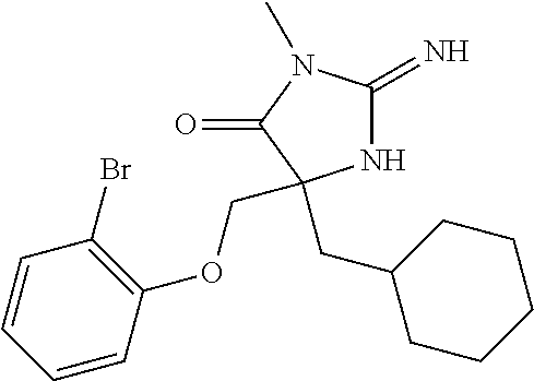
N1C(=N)N(C)C(=O)C1(CC1CCCCC1)COC1=C(Br)C=CC=C1
